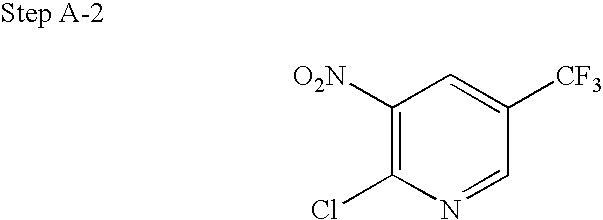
C1([O2N])=C(Cl)N=CC([CF3])=C1
